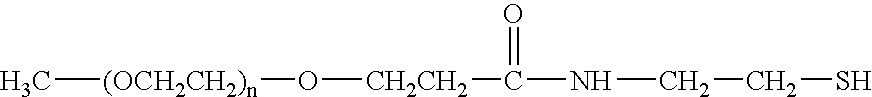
[(OCH2CH2)n](C)O[CH2CH2]C(=O)NCCS
